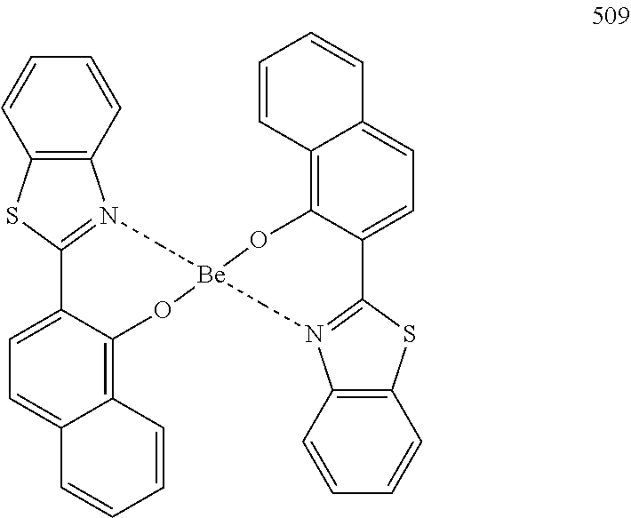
C12=C(SC3=N1C[Be]1(OC4=C5C(=CC=C34)C=CC=C5)CN3=C(SC4=C3C=CC=C4)C3=CC=C4C(=C3O1)C=CC=C4)C=CC=C2
